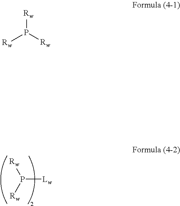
P([Lw])([Rw])[Rw].[Rw]P([Rw])[Rw]
